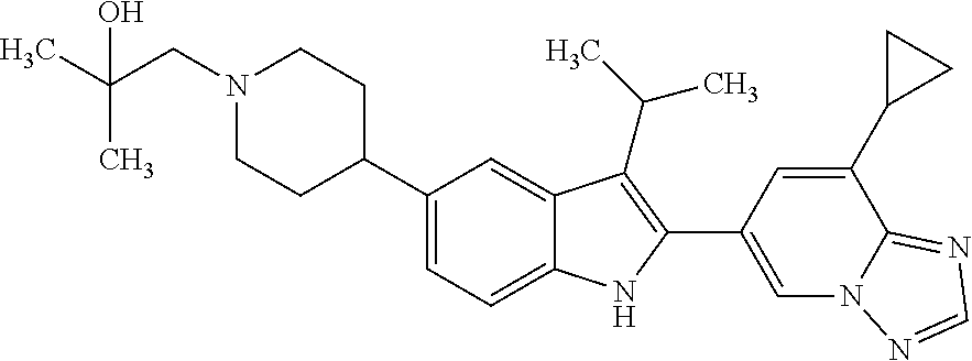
C1(C2CCN(CC(C)(C)O)CC2)=CC=C2C(=C1)C(C(C)C)=C(C1=CN3C(=NC=N3)C(C3CC3)=C1)N2
